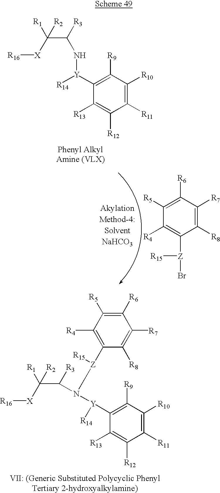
C1([Y]([R14])NC([R3])C([X][R16])([R1])[R2])=C([R9])C([R10])=C([R11])C([R12])=C1[R13].C1([R5])=C([R6])C([R7])=C([R8])C([Z](Br)[R15])=C1[R4].C1([Y]([R14])N(C(C([R2])([R1])[X][R16])[R3])[Z]([R15])C2=C([R4])C([R5])=C([R6])C([R7])=C2[R8])=C([R9])C([R10])=C([R11])C([R12])=C1[R13]
